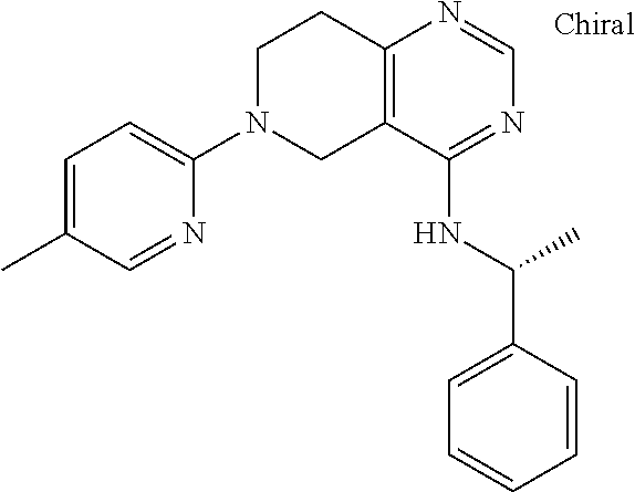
C1=NC(N2CCC3=C(C2)C(NC(C2=CC=CC=C2)C)=NC=N3)=CC=C1C
